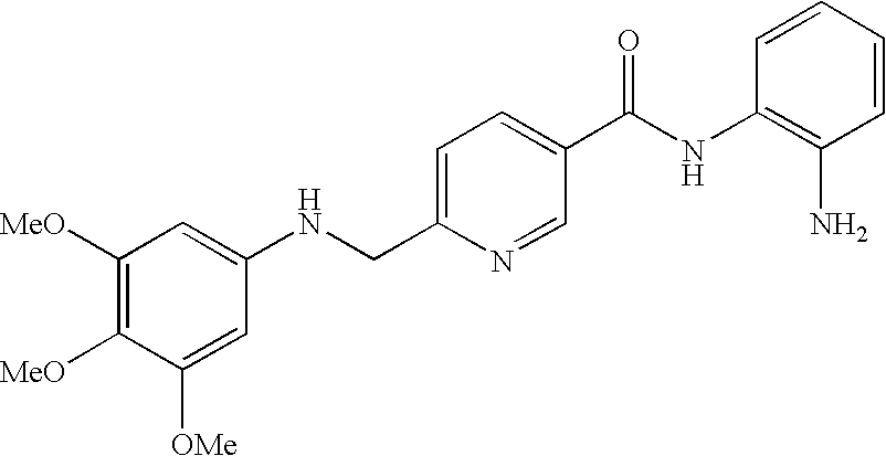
N(CC1=CC=C(C(NC2=C(N)C=CC=C2)=O)C=N1)C1=CC([MeO])=C([MeO])C([OMe])=C1
